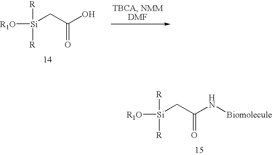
OC(C[Si]([R])([R])[R1O])=O.N(C(C[Si]([R])([R])[R1O])=O)[Biomolecule]
